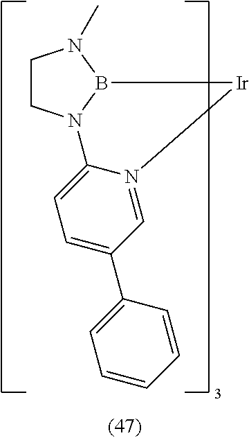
C1CN2B(N1C)[Ir]N1=CC(C3=CC=CC=C3)=CC=C21
